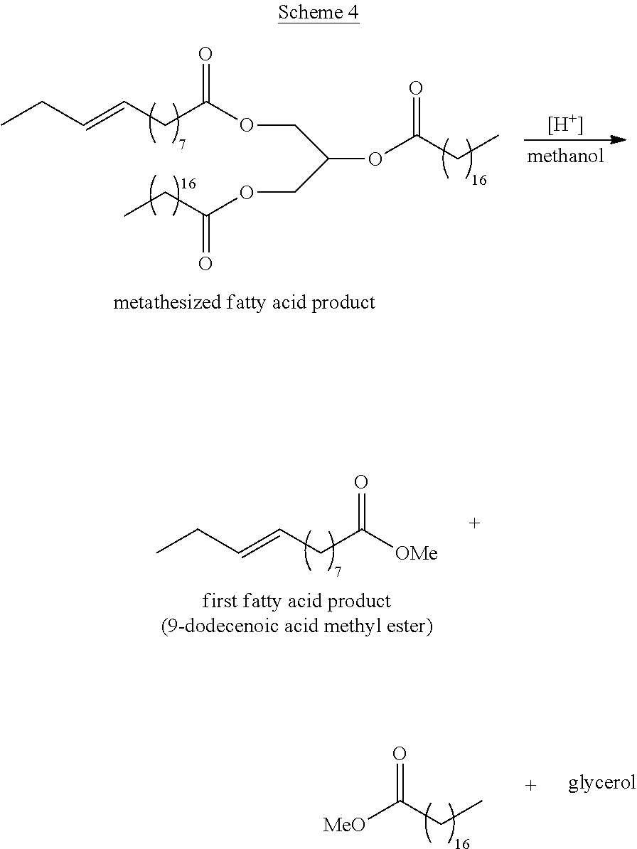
[MeO]C(CC)=O.CCC=CCC(OCC(COC(=O)CC)OC(CC)=O)=O.[H].CCC=CCC([OMe])=O
